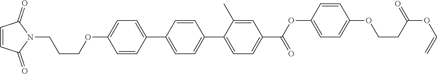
C1=CC(C2=CC=C(C3=CC=C(C(=O)OC4=CC=C(OCCC(OC=C)=O)C=C4)C=C3C)C=C2)=CC=C1OCCCN1C(=O)C=CC1=O
